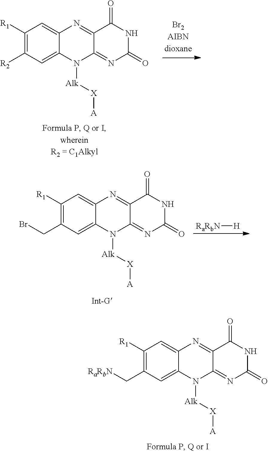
[H][RaRbN].C1([R1])=C(CBr)C=C2C(=C1)N=C1C(=NC(=O)NC1=O)N2[Alk][X][A].C1([R1])=C([R2])C=C2C(=C1)N=C1C(=NC(=O)NC1=O)N2[Alk][X][A].C1([R1])=C(C[RaRbN])C=C2C(=C1)N=C1C(=NC(=O)NC1=O)N2[Alk][X][A]
